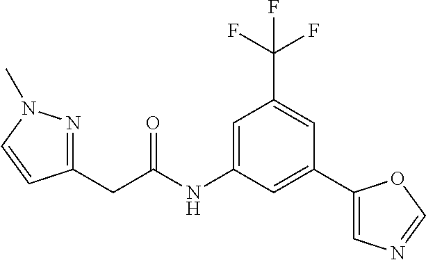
C1=C(NC(CC2=NN(C)C=C2)=O)C=C(C2=CN=CO2)C=C1C(F)(F)F
